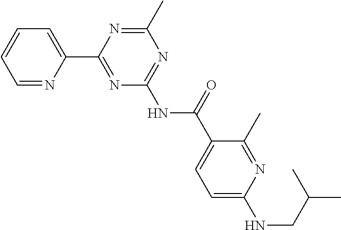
C1=NC(C2=NC(NC(C3=CC=C(NCC(C)C)N=C3C)=O)=NC(C)=N2)=CC=C1
